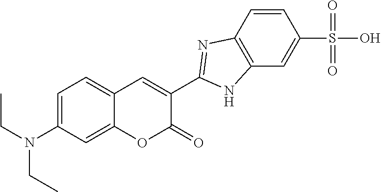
C1=C(N(CC)CC)C=C2C(=C1)C=C(C1=NC3=C(C=C(S(O)(=O)=O)C=C3)N1)C(=O)O2
